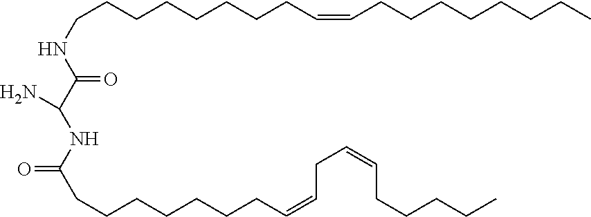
C(CCCCCCCC=CCCCCCCCC)NC(C(NC(CCCCCCCC=CCC=CCCCCC)=O)N)=O
